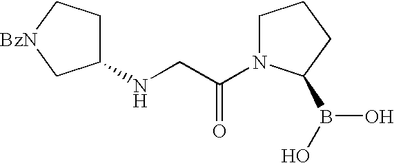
C1(NCC(N2CCCC2B(O)O)=O)CC[BzN]C1
